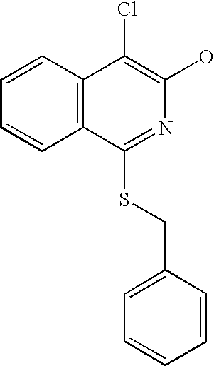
C12=C(C(Cl)=C(O)N=C1SCC1=CC=CC=C1)C=CC=C2
